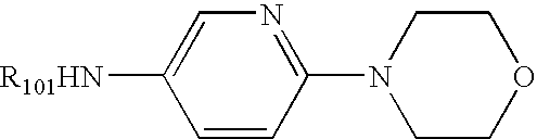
[R101HN]C1=CN=C(N2CCOCC2)C=C1
